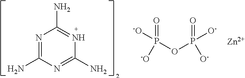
N1=C(N)N=C(N)N=C1N.O(P([O-])(=O)[O-])P([-O])(=O)[-O].[Zn]
